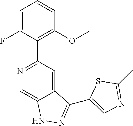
N1=C(C2=C(OC)C=CC=C2F)C=C2C(=C1)NN=C2C1=CN=C(C)S1
